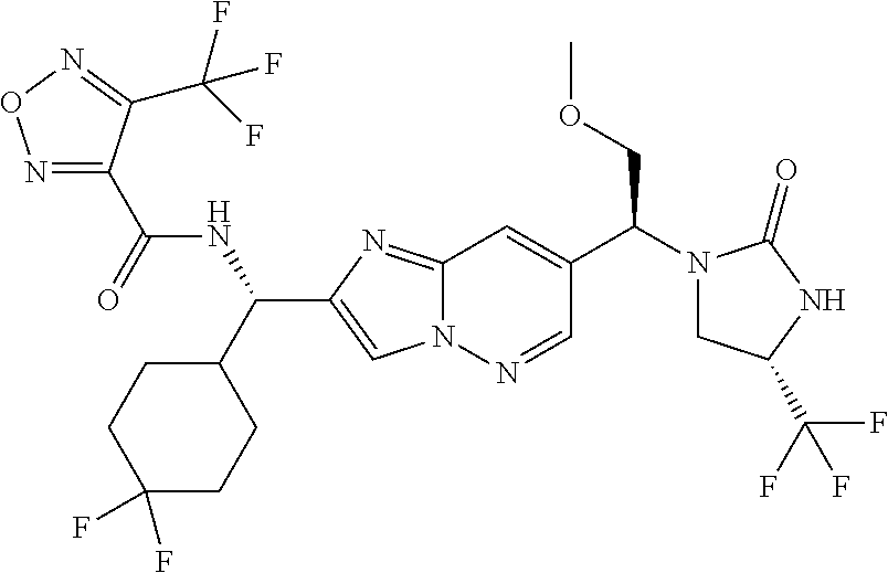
N1=C(C(NC(C2CCC(F)(F)CC2)C2=CN3C(=N2)C=C(C(COC)N2CC(C(F)(F)F)NC2=O)C=N3)=O)C(C(F)(F)F)=NO1
